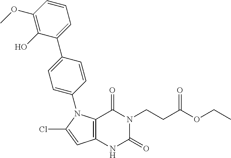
C12=C(C=C(Cl)N1C1=CC=C(C3=CC=CC(OC)=C3O)C=C1)NC(=O)N(CCC(OCC)=O)C2=O
